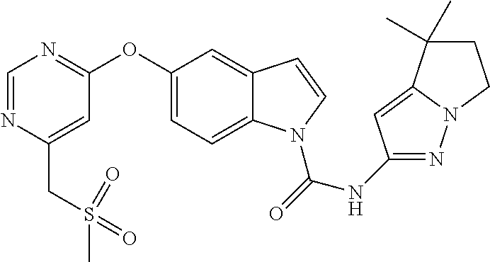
C1(OC2=NC=NC(CS(=O)(C)=O)=C2)=CC=C2C(=C1)C=CN2C(=O)NC1=NN2C(=C1)C(C)(C)CC2
